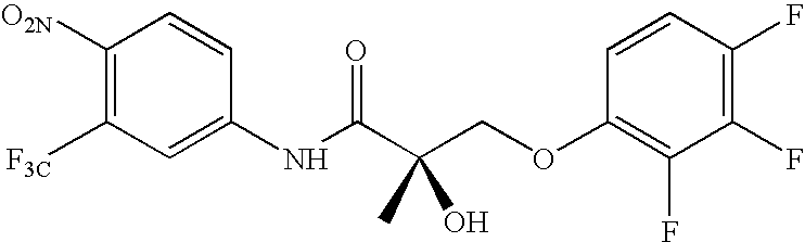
C1([O2N])=C([F3C])C=C(NC(C(COC2=C(F)C(F)=C(F)C=C2)(O)C)=O)C=C1
